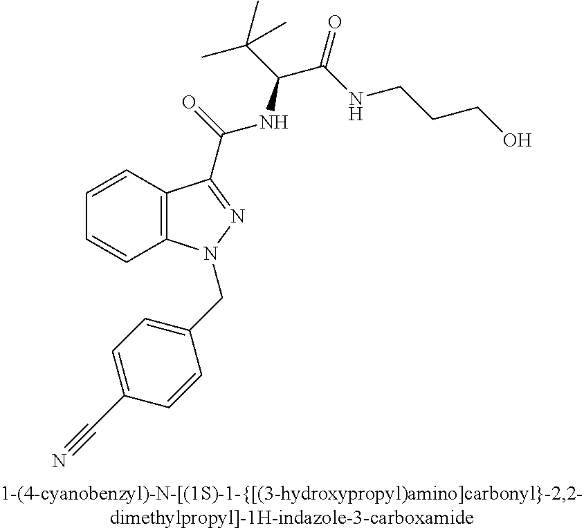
C1=CC2=C(C=C1)N(CC1=CC=C(C#N)C=C1)N=C2C(NC(C(C)(C)C)C(=O)NCCCO)=O
